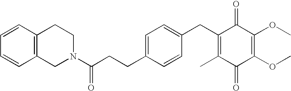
C1(=O)C(C)=C(CC2=CC=C(CCC(=O)N3CCC4=C(C3)C=CC=C4)C=C2)C(=O)C(OC)=C1OC
